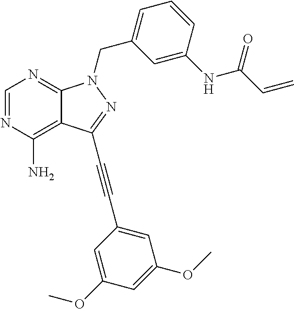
C1=NC(N)=C2C(=N1)N(CC1=CC=CC(NC(C=C)=O)=C1)N=C2C#CC1=CC(OC)=CC(OC)=C1
